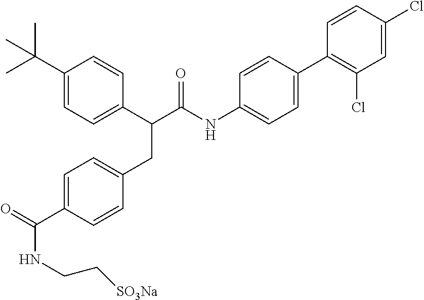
C1=C(C(NCC[SO3Na])=O)C=CC(CC(C2=CC=C(C(C)(C)C)C=C2)C(NC2=CC=C(C3=C(Cl)C=C(Cl)C=C3)C=C2)=O)=C1
